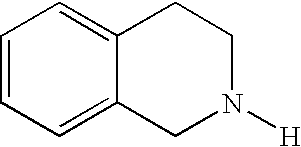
C1=CC=C2C(=C1)CCN([H])C2
